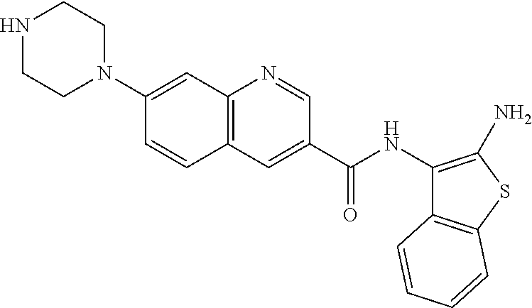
C12=C(N=CC(C(NC3=C(N)SC4=C3C=CC=C4)=O)=C1)C=C(N1CCNCC1)C=C2
